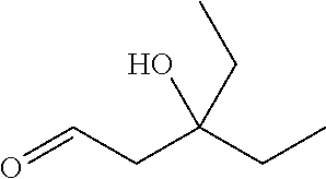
O=CCC(CC)(CC)O
